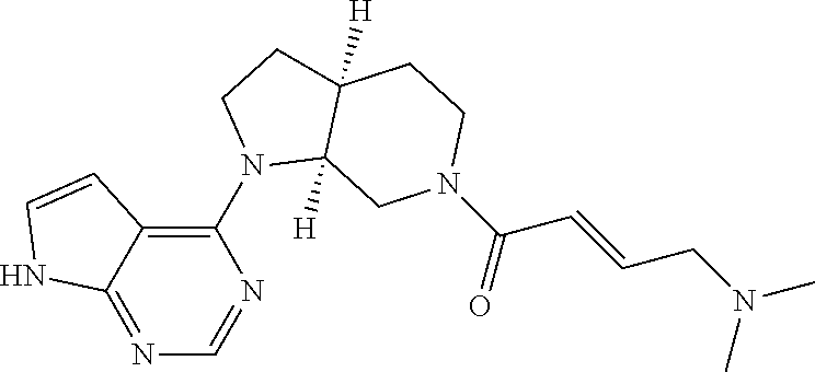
N1=CN=C2C(=C1N1CCC3([H])C1([H])CN(C(C=CCN(C)C)=O)CC3)C=CN2
